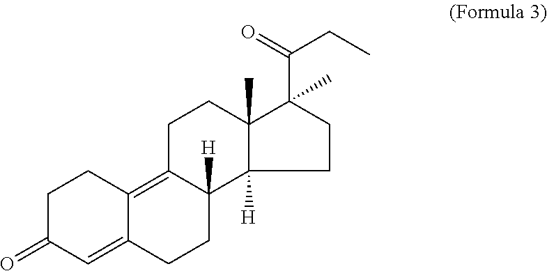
C1C(=O)C=C2C(=C3C([H])(CC2)C2([H])C(C)(CC3)C(C(=O)CC)(C)CC2)C1
